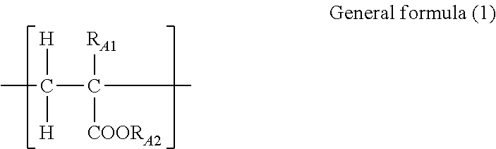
[H]C([H])(C(C)([RA1])[COORA2])C
